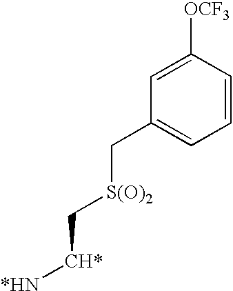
C1=C([OCF3])C=CC=C1C[S(O)2]C[CH*][*HN]
